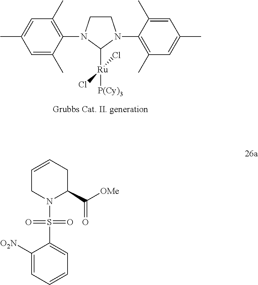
C1CN(C2=C(C)C=C(C)C=C2C)C([Ru](Cl)([P(Cy)3])Cl)N1C1=C(C)C=C(C)C=C1C.C1=C([O2N])C(S(N2C(C([OMe])=O)CC=CC2)(=O)=O)=CC=C1
